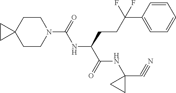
C1CN(C(NC(C(NC2(C#N)CC2)=O)CCC(C2=CC=CC=C2)(F)F)=O)CCC12CC2
